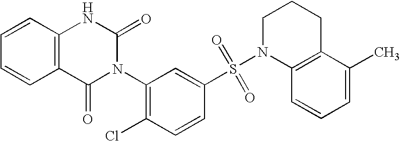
C1=CC2=C(C=C1)C(=O)N(C1=C(Cl)C=CC(S(=O)(=O)N3C4=C(CCC3)C(C)=CC=C4)=C1)C(=O)N2
